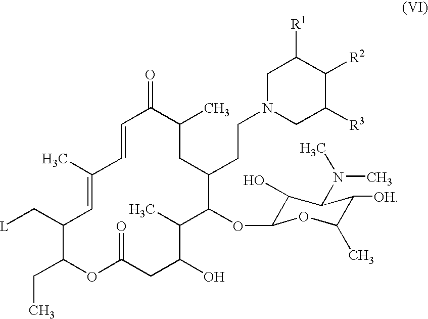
[L]CC1C(CC)OC(=O)CC(O)C(C)C(OC2C(O)C(N(C)C)C([OH])C(C)O2)C(CCN2CC([R3])C([R2])C([R1])C2)CC(C)C(=O)C=CC(C)=C1
